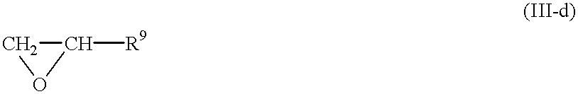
C1OC1[R9]
